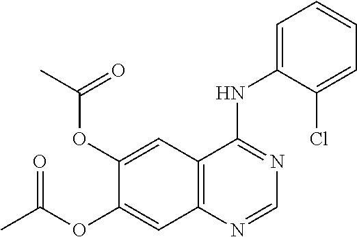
C12=C(C=C(OC(C)=O)C(OC(C)=O)=C1)C(NC1=CC=CC=C1Cl)=NC=N2
